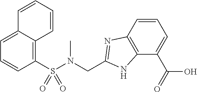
C1(S(N(CC2=NC3=C(N2)C(C(O)=O)=CC=C3)C)(=O)=O)=C2C(=CC=C1)C=CC=C2
